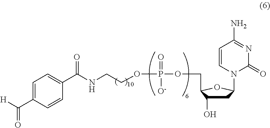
C1=C(C([H])=O)C=CC(C(NCCOP(OCC2C(O)CC(N3C(=O)N=C(N)C=C3)O2)(=O)[O-])=O)=C1
